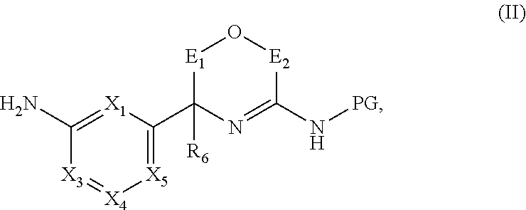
[X3]1=[X4][X5]=C(C2([R6])N=C(N[PG])[E2]O[E1]2)[X1]=C1N
